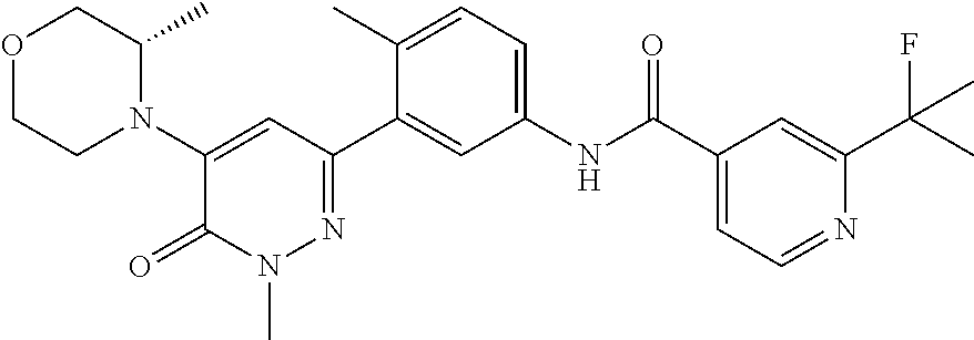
O1CCN(C2=CC(C3=CC(NC(C4=CC=NC(C(C)(F)C)=C4)=O)=CC=C3C)=NN(C)C2=O)C(C)C1
